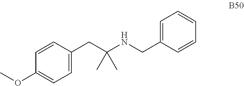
C1=C(CC(NCC2=CC=CC=C2)(C)C)C=CC(OC)=C1
